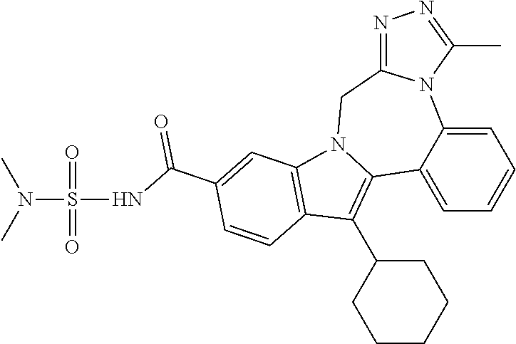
C1=C2C(=CC=C1)C1=C(C3CCCCC3)C3=C(N1CC1=NN=C(C)N21)C=C(C(NS(N(C)C)(=O)=O)=O)C=C3
